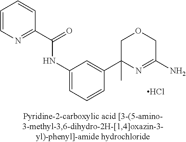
Cl.C(=O)(NC1=CC=CC(C2(C)N=C(N)COC2)=C1)C1=NC=CC=C1
